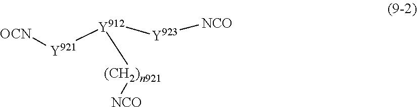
[OCN][Y921][Y912]([Y923][NCO])[(CH2)n921][NCO]
